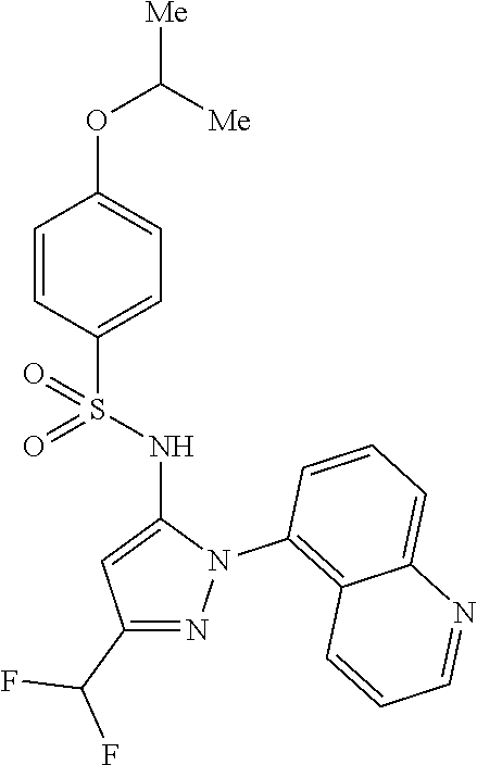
C1=CC(S(NC2=CC(C(F)F)=NN2C2=C3C(=CC=C2)N=CC=C3)(=O)=O)=CC=C1OC([Me])[Me]
